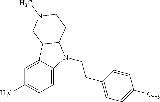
C1=C2C(=CC=C1C)N(CCC1=CC=C(C)C=C1)C1C2CN(C)CC1
